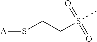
S(C)(=O)(=O)CCS[A]
